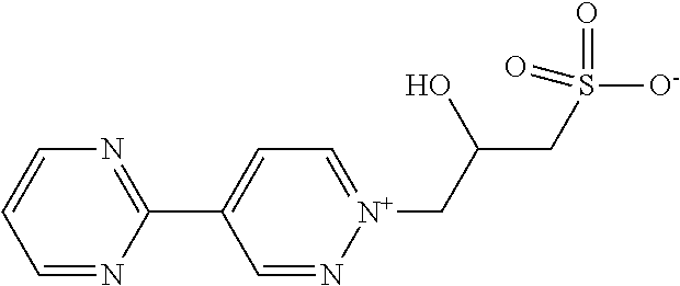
C1=N[N+](CC(CS(=O)(=O)[O-])O)=CC=C1C1=NC=CC=N1
